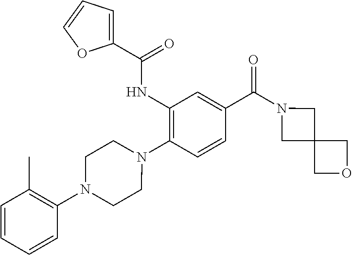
C1(NC(=O)C2=CC=CO2)=C(N2CCN(C3=C(C)C=CC=C3)CC2)C=CC(C(N2CC3(C2)COC3)=O)=C1
